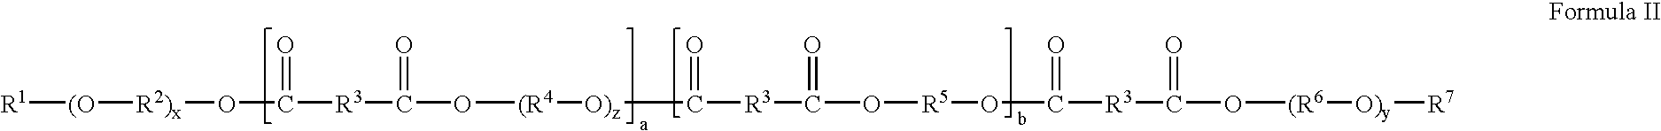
[R1][(O][R2)x]OC(=O)[R3]C(=O)O[(R4][O)z]C([R3]C(=O)O[R5]OC(=O)[R3]C(=O)O[(R6][O)y][R7])=O
